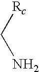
NC[Rc]
